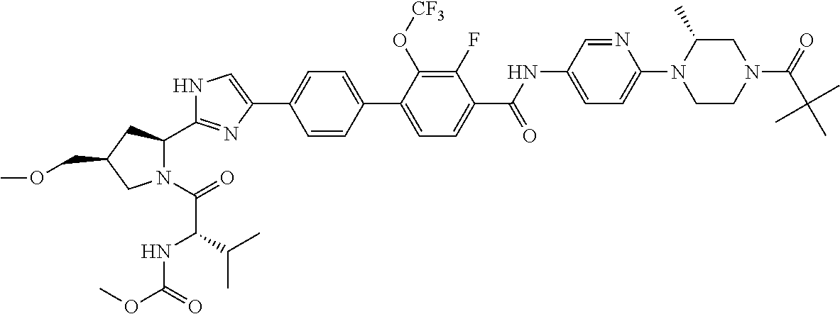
N1(C(=O)C(NC(OC)=O)C(C)C)C(C2=NC(C3=CC=C(C4=CC=C(C(NC5=CC=C(N6CCN(C(=O)C(C)(C)C)CC6C)N=C5)=O)C(F)=C4O[CF3])C=C3)=CN2)CC(COC)C1
